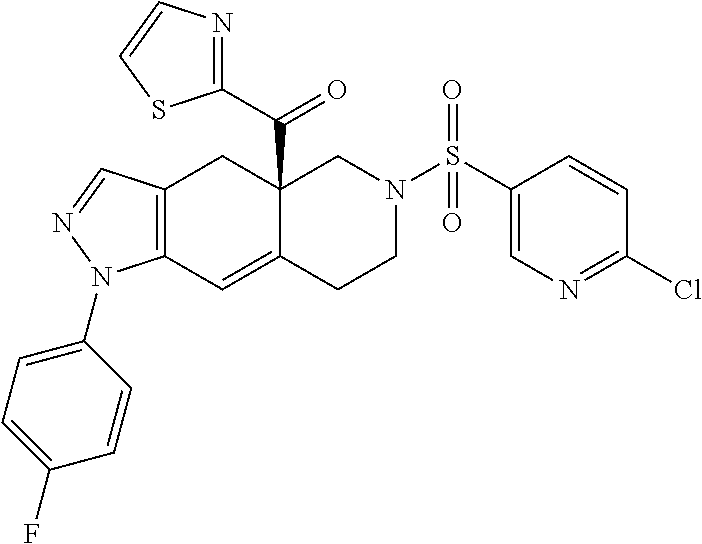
C12=C(C=NN1C1=CC=C(F)C=C1)CC1(C(=O)C3=NC=CS3)C(=C2)CCN(S(C2=CN=C(Cl)C=C2)(=O)=O)C1
